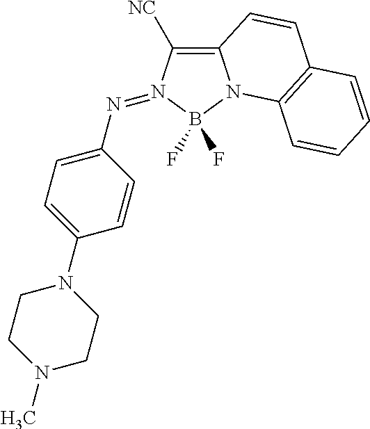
C12=C([NC])N(=NC3=CC=C(N4CCN(C)CC4)C=C3)B(F)(F)N1C1=C(C=C2)C=CC=C1
